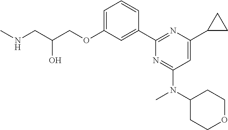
C1=C(OCC(CNC)O)C=C(C2=NC(C3CC3)=CC(N(C3CCOCC3)C)=N2)C=C1
